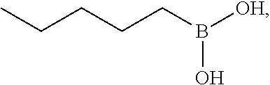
CCCCCB([OH])O
